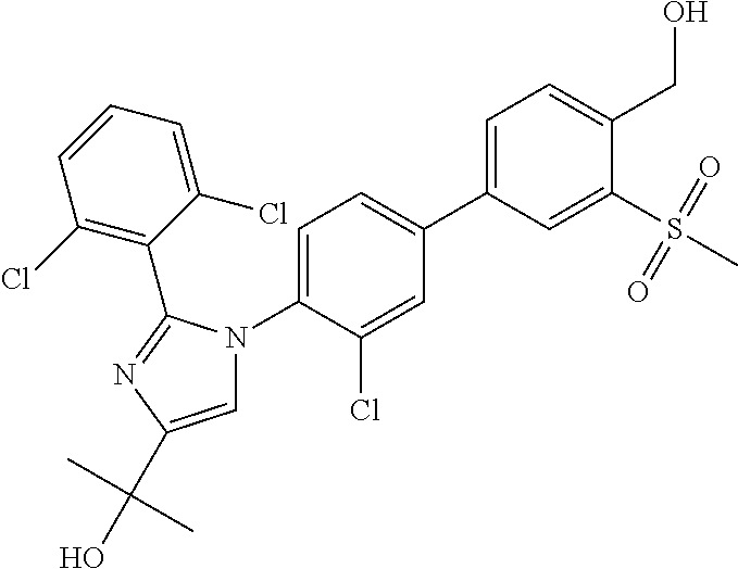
C1=C(C2=CC=C(N3C=C(C(C)(C)O)N=C3C3=C(Cl)C=CC=C3Cl)C(Cl)=C2)C=C(S(=O)(=O)C)C(CO)=C1
